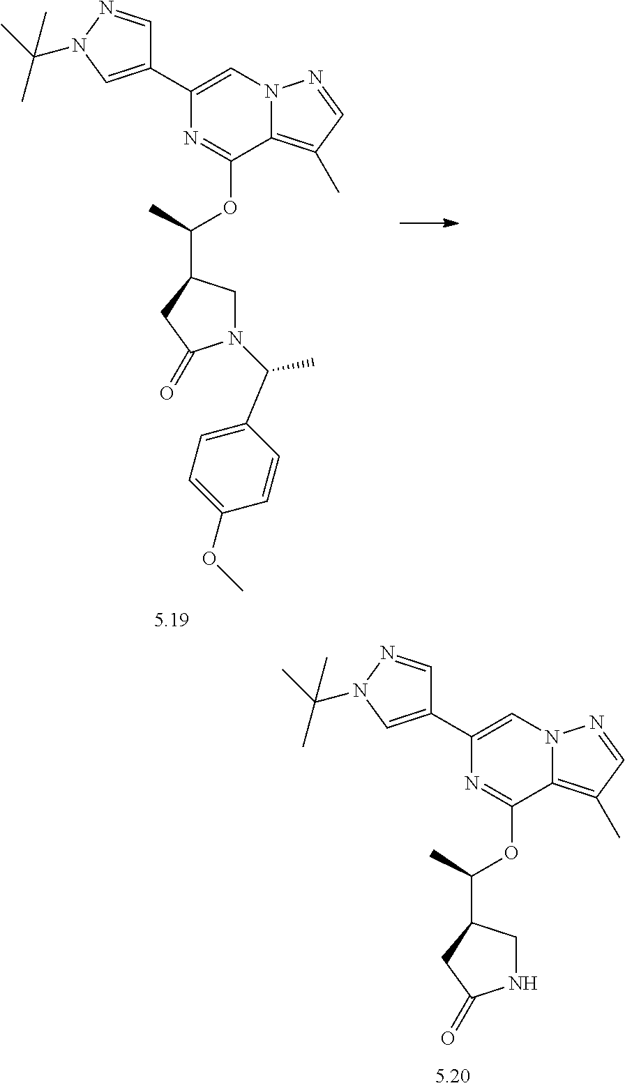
C1(C2=CN3C(=C(C)C=N3)C(OC(C3CN(C(C4=CC=C(OC)C=C4)C)C(=O)C3)C)=N2)=CN(C(C)(C)C)N=C1.C1(C2=CN3C(=C(C)C=N3)C(OC(C3CNC(=O)C3)C)=N2)=CN(C(C)(C)C)N=C1
